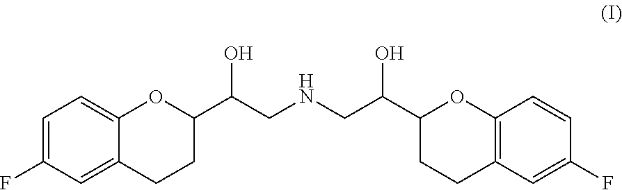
C1=C2C(=CC=C1F)OC(C(CNCC(C1OC3=C(C=C(F)C=C3)CC1)O)O)CC2
